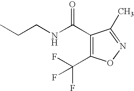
C1(C(NCCC)=O)=C(C(F)(F)F)ON=C1C
